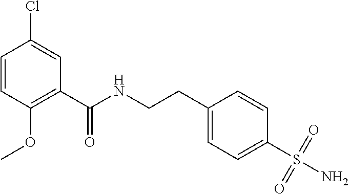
C1=CC(OC)=C(C(NCCC2=CC=C(S(N)(=O)=O)C=C2)=O)C=C1Cl
